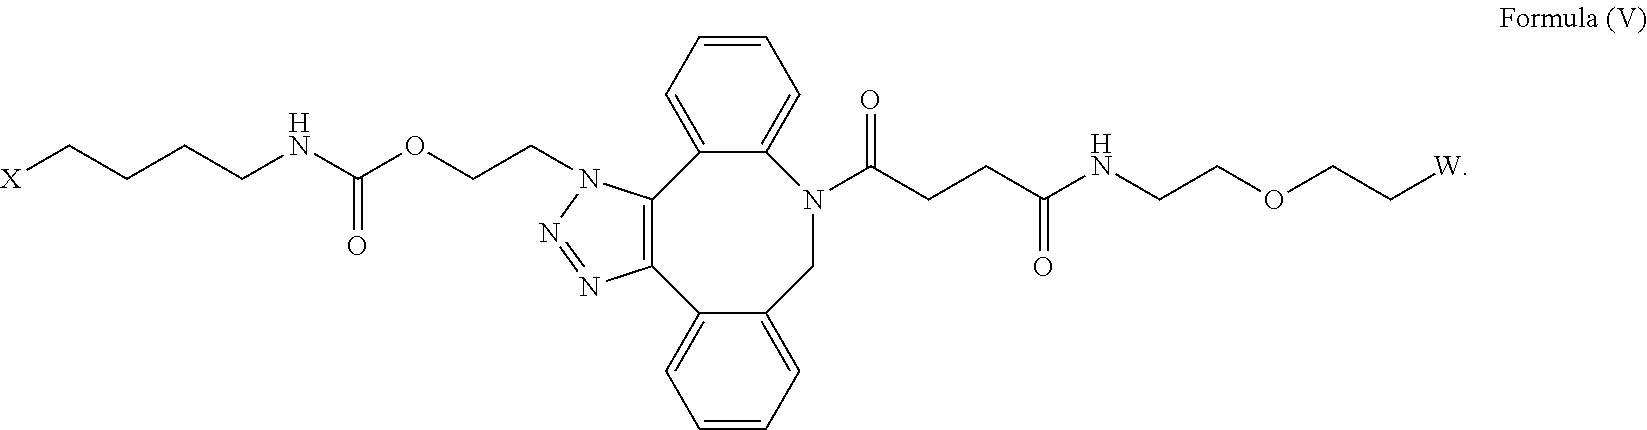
C(CCNC(OCCN1C2=C(C3=CC=CC=C3CN(C(CCC(NCCOCC[W])=O)=O)C3=CC=CC=C32)N=N1)=O)C[X]
